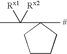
C1CCC(C)(C([Rx1])([Rx2])C)C1
